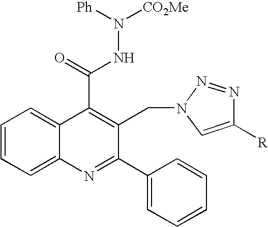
[Ph]N([CO2Me])NC(C1=C(CN2C=C([R])N=N2)C(C2=CC=CC=C2)=NC2=CC=CC=C12)=O
